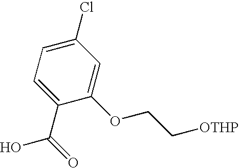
C1=C(OCC[OTHP])C(C(=O)O)=CC=C1Cl
